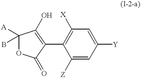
C1([A])(B)OC(=O)C(C2=C([X])C=C([Y])C=C2[Z])=C1O
